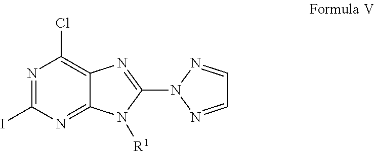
N1=C(I)N=C2C(=C1Cl)N=C(N1N=CC=N1)N2[R1]
